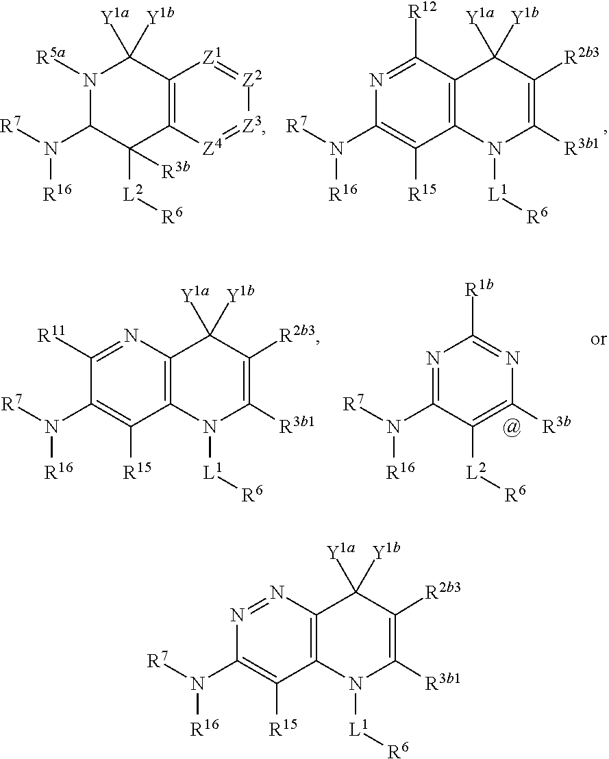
N1([R5a])C(N([R7])[R16])C([L2][R6])([R3b])C2=C(C1([Y1b])[Y1a])[Z1]=[Z2][Z3]=[Z4]2.N1=C([R12])C2=C(C([R15])=C1N([R7])[R16])N([L1][R6])C([R3b1])=C([R2b3])C2([Y1b])[Y1a].N1=NC2=C(C([R15])=C1N([R7])[R16])N([L1][R6])C([R3b1])=C([R2b3])C2([Y1b])[Y1a].C1([R11])=NC2=C(C([R15])=C1N([R7])[R16])N([L1][R6])C([R3b1])=C([R2b3])C2([Y1b])[Y1a].[R7]N([R16])C1=NC([R1b])=NC([R3b])=C1[L2][R6]
